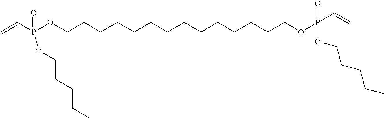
C=CP(OCCCCCCCCCCCCCCOP(=O)(OCCCCC)C=C)(=O)OCCCCC
